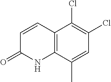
C1=CC(=O)NC2=C1C(Cl)=C(Cl)C=C2C
